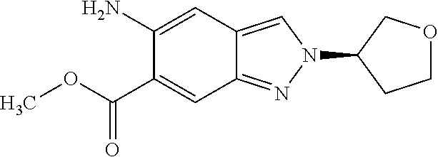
C1(N)=CC2=CN(C3CCOC3)N=C2C=C1C(OC)=O
